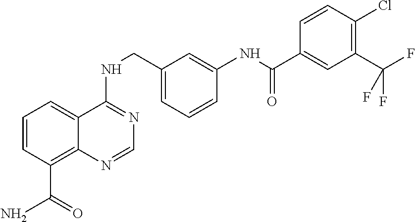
C1=CC(C(N)=O)=C2C(=C1)C(NCC1=CC=CC(NC(C3=CC(C(F)(F)F)=C(Cl)C=C3)=O)=C1)=NC=N2
